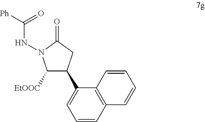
C1=CC2=C(C(C3C([EtOOC])N(NC([Ph])=O)C(=O)C3)=C1)C=CC=C2
